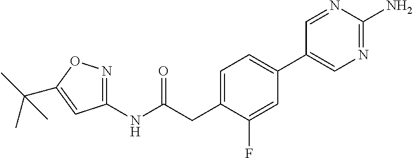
C1(NC(CC2=CC=C(C3=CN=C(N)N=C3)C=C2F)=O)=NOC(C(C)(C)C)=C1
